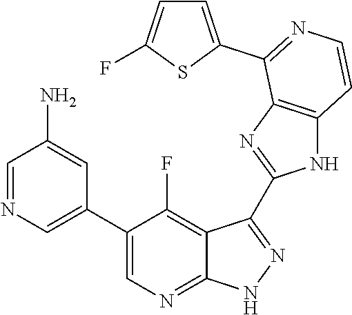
C1=NC=C(C2=CN=C3C(=C2F)C(C2=NC4=C(N2)C=CN=C4C2=CC=C(F)S2)=N[N H]3)C=C1N
